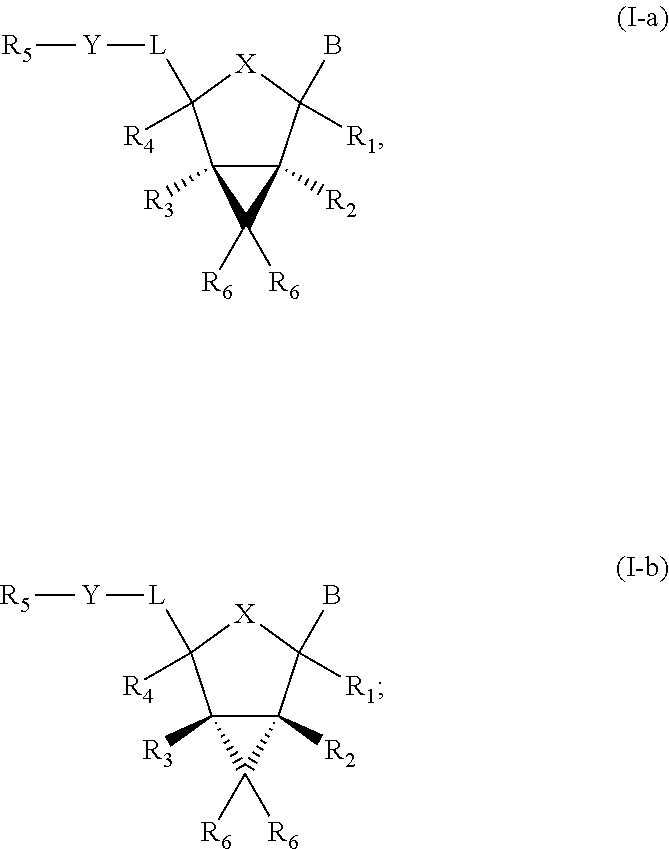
C12([R3])C([R2])(C([R1])(B)[X]C1([R4])[L][Y][R5])C2([R6])[R6].C12([R3])C([R2])(C([R1])(B)[X]C1([R4])[L][Y][R5])C2([R6])[R6]
